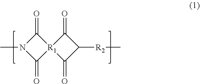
C1(=O)N(C)C(=O)[R1]12C(=O)C([R2]C)C2=O
